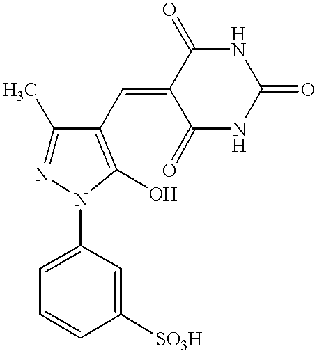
C1=CC([SO3H])=CC(N2N=C(C)C(C=C3C(=O)NC(=O)NC3=O)=C2O)=C1
